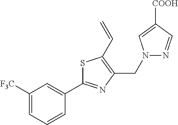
C(C1=C(C=C)SC(C2=CC([F3C])=CC=C2)=N1)N1N=CC([COOH])=C1
